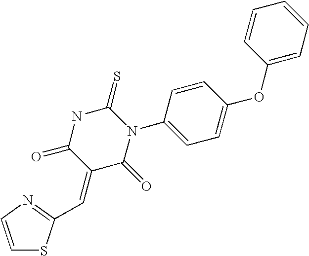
C1=CN=C(C=C2C(=O)N(C3=CC=C(OC4=CC=CC=C4)C=C3)C(=S)NC2=O)S1
